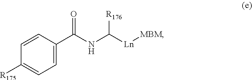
C1=C(C(NC([Ln][MBM])[R176])=O)C=CC([R175])=C1
